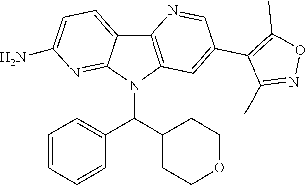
C12=C(N(C(C3=CC=CC=C3)C3CCOCC3)C3=NC(N)=CC=C13)C=C(C1=C(C)ON=C1C)C=N2
